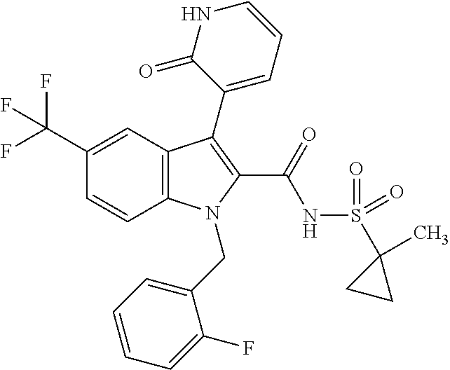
C12=C(C=C(C(F)(F)F)C=C1)C(C1=CC=CNC1=O)=C(C(=O)NS(C1(C)CC1)(=O)=O)N2CC1=CC=CC=C1F
